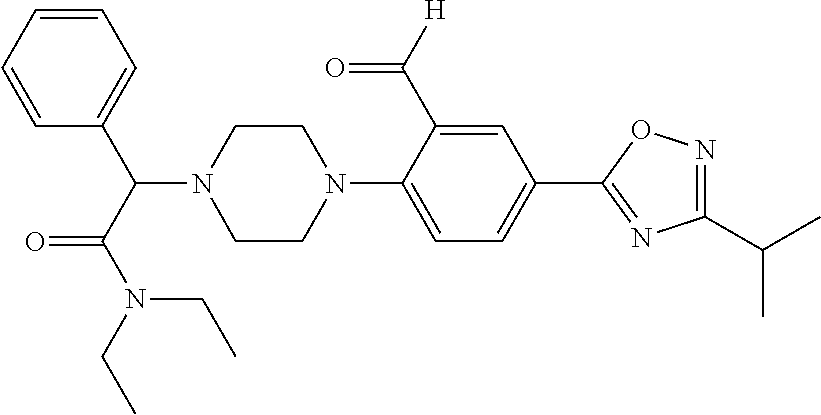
C1=CC=C(C(N2CCN(C3=CC=C(C4=NC(C(C)C)=NO4)C=C3C([H])=O)CC2)C(N(CC)CC)=O)C=C1
